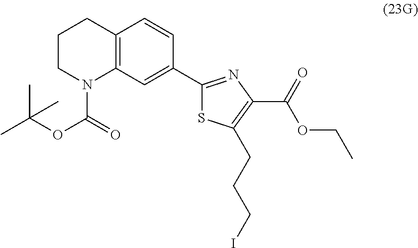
C12=C(C=C(C3=NC(C(=O)OCC)=C(CCCI)S3)C=C1)N(C(=O)OC(C)(C)C)CCC2
